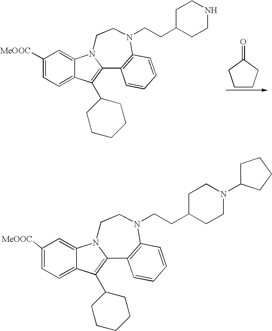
C1CCC(=O)C1.C1([MeOOC])=CC=C2C(=C1)N1C(=C2C2CCCCC2)C2=C(N(CCC3CCNCC3)CC1)C=CC=C2.C1([MeOOC])=CC=C2C(=C1)N1C(=C2C2CCCCC2)C2=C(N(CCC3CCN(C4CCCC4)CC3)CC1)C=CC=C2
